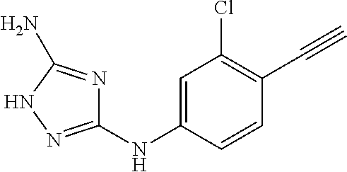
C1(NC2=CC(Cl)=C(C#C)C=C2)=NNC(N)=N1
